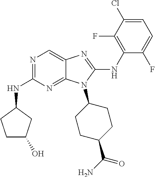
N1=C(NC2CCC(O)C2)N=C2C(=C1)N=C(NC1=C(F)C(Cl)=CC=C1F)N2C1CCC(C(N)=O)CC1
